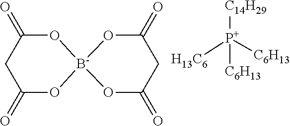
O1C(=O)CC(=O)O[B-]12OC(=O)CC(=O)O2.[C14H29][P+]([H13C6])([C6H13])[C6H13]
